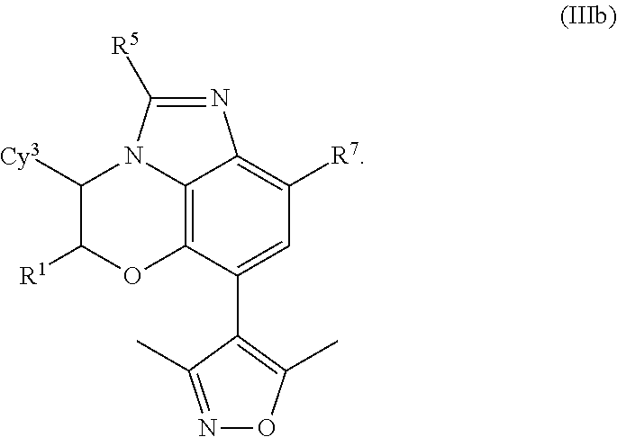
C12=C3C(C4=C(C)ON=C4C)=CC([R7])=C1N=C([R5])N2C([Cy3])C([R1])O3
